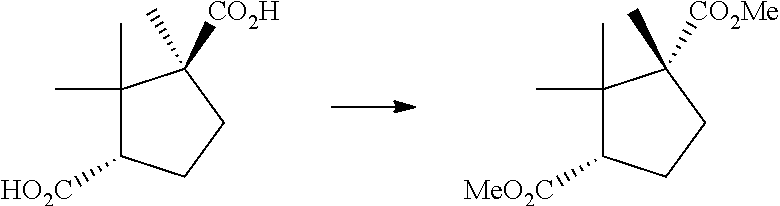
[HO2C]C1C(C)(C)C(C)([CO2H])CC1.[MeO2C]C1C(C)(C)C(C)([CO2Me])CC1
